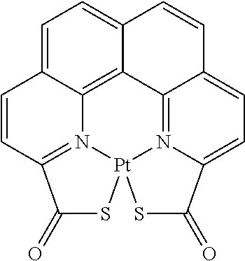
C1=C2C3=C4C(=C1)C=CC1=CC=C5N(=C41)[Pt]1(SC(=O)C(=N31)C=C2)SC5=O
